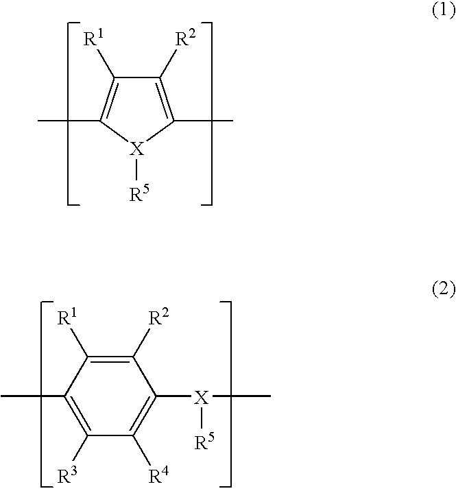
C1([R2])=C(C)[X]([R5])C(C)=C1[R1].C1(C)=C([R3])C([R4])=C([X](C)[R5])C([R2])=C1[R1]
